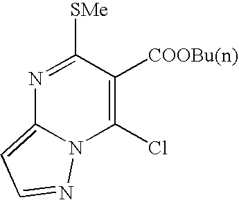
N1=C([SMe])C([COOBu(n)])=C(Cl)N2C1=CC=N2
